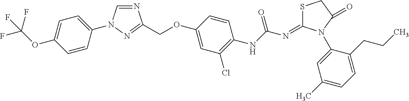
C1=CC(N2C=NC(COC3=CC(Cl)=C(NC(N=C4SCC(=O)N4C4=CC(C)=CC=C4CCC)=O)C=C3)=N2)=CC=C1OC(F)(F)F
